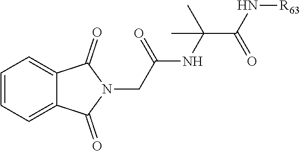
C1=CC=C2C(=C1)C(=O)N(CC(NC(C(N[R63])=O)(C)C)=O)C2=O
